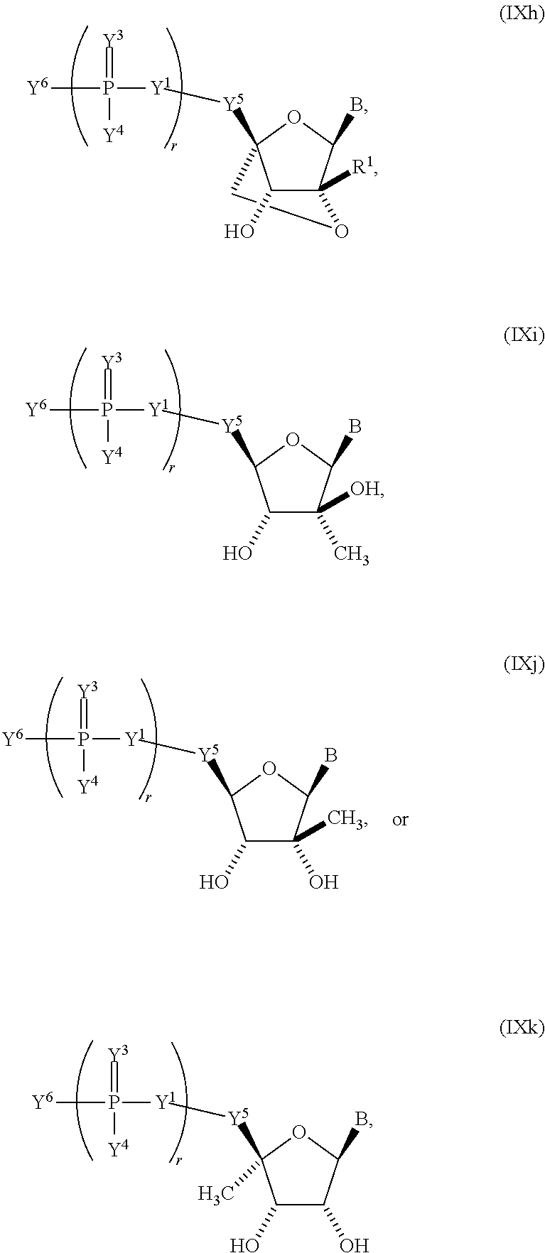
C12([R1])C(B)OC([Y5][Y1]P([Y6])(=[Y3])[Y4])(CO1)C2O.C1(C)([OH])C(B)OC([Y5][Y1]P([Y6])(=[Y3])[Y4])C1O.C1(O)C(B)OC([Y5][Y1]P([Y6])(=[Y3])[Y4])(C)C1O.C1(O)(C)C(B)OC([Y5][Y1]P([Y6])(=[Y3])[Y4])C1O
